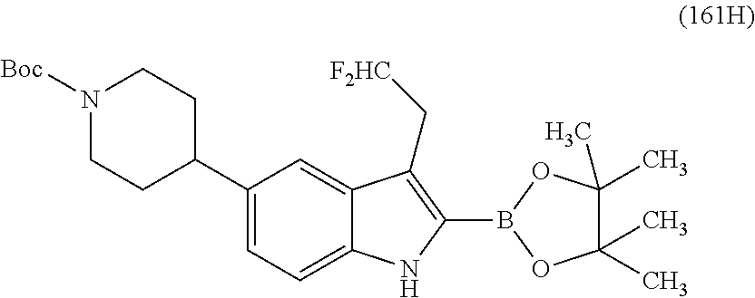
C1(C2=CC=C3C(=C2)C(C[F2HC])=C(B2OC(C)(C)C(C)(C)O2)N3)CCN([Boc])CC1
